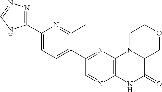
C12=C(N=C(C3=CC=C(C4=NN=CN4)N=C3C)C=N1)N1C(C(=O)N2)COCC1
